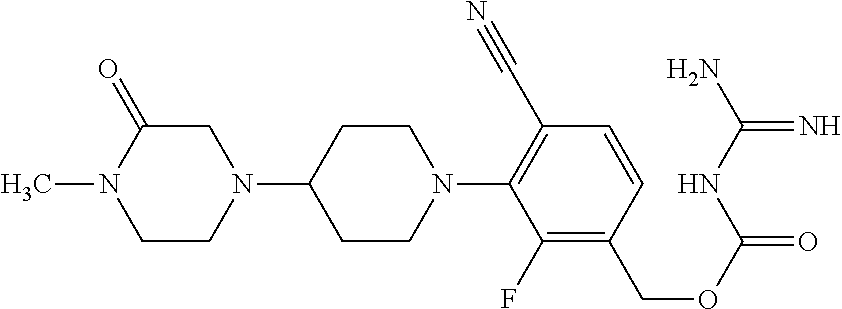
C1C(=O)N(C)CCN1C1CCN(C2=C(C#N)C=CC(COC(=O)NC(N)=N)=C2F)CC1
